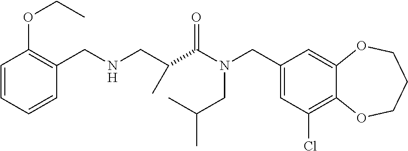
C1(CN(C(=O)C(CNCC2=C(OCC)C=CC=C2)C)CC(C)C)=CC(Cl)=C2C(=C1)OCCCO2
